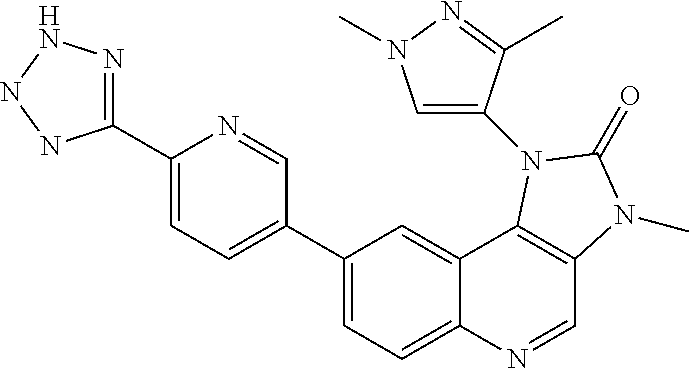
C1(C2=CC=C(C3=NNNN3)N=C2)=CC=C2C(=C1)C1=C(C=N2)N(C)C(=O)N1C1=CN(C)N=C1C
